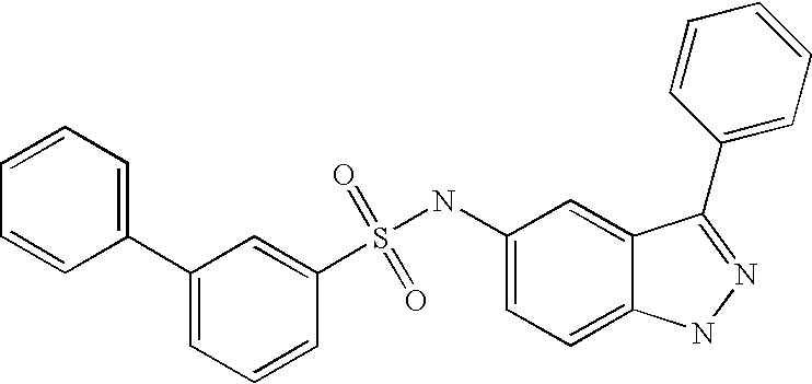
S(=O)(=O)(NC1=CC=C2C(=C1)C(C1=CC=CC=C1)=NN2)C1=CC(C2=CC=CC=C2)=CC=C1
